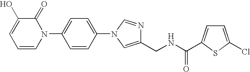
C1=CN(C2=CC=C(N3C=NC(CNC(=O)C4=CC=C(Cl)S4)=C3)C=C2)C(=O)C(O)=C1
